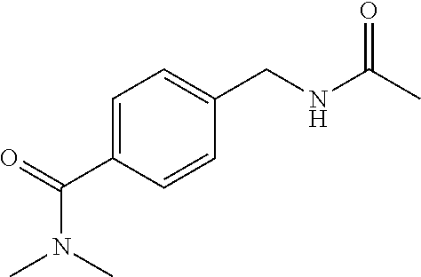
C1=C(C(=O)N(C)C)C=CC(CNC(C)=O)=C1
